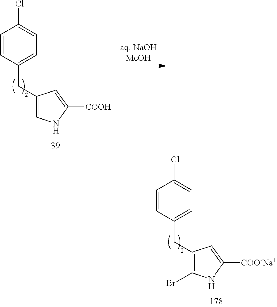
C1=CC(CC2=CNC([COOH])=C2)=CC=C1Cl.C1=CC(CC2=C(Br)NC([COO-Na+])=C2)=CC=C1Cl
